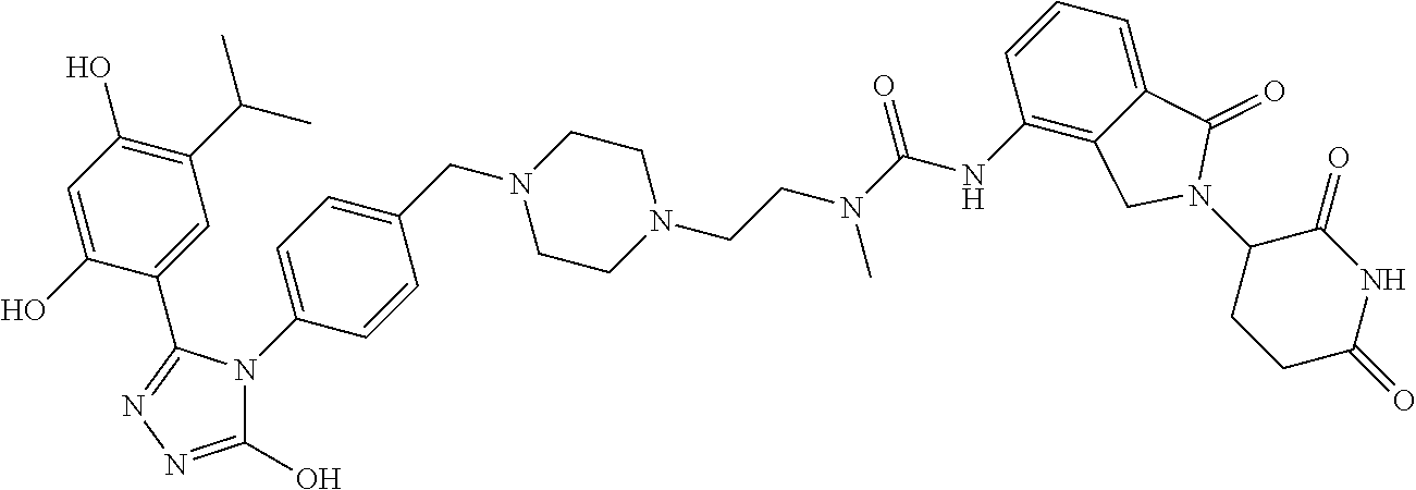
C1=C(O)C(C2=NN=C(O)N2C2=CC=C(CN3CCN(CCN(C)C(=O)NC4=C5C(=CC=C4)C(=O)N(C4CCC(=O)NC4=O)C5)CC3)C=C2)=CC(C(C)C)=C1O
